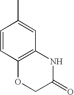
C12=C(C=C(C)C=C1)NC(=O)CO2
